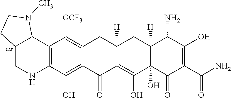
C12=C(C(O)=C3C(=C1[OCF3])CC1([H])CC4([H])C(N)C(O)=C(C(=O)N)C(=O)C4(O)C(O)=C1C3=O)NCC1C2N(C)CC1
